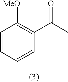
C1=CC=CC(C(C)=O)=C1[MeO]
